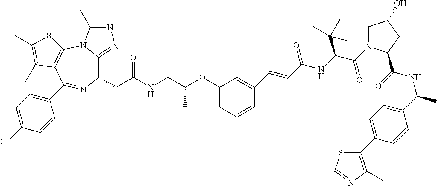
C1(CC(NCC(OC2=CC=CC(C=CC(NC(C(=O)N3CC(O)CC3C(=O)NC(C)C3=CC=C(C4=C(C)N=CS4)C=C3)C(C)(C)C)=O)=C2)C)=O)C2=NN=C(C)N2C2=C(C(C3=CC=C(Cl)C=C3)=N1)C(C)=C(C)S2
